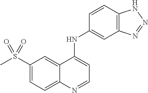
C1(S(C)(=O)=O)=CC=C2C(=C1)C(NC1=CC3=C(C=C1)NN=N3)=CC=N2
